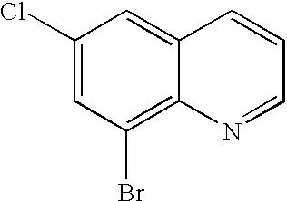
C1(Cl)=CC(Br)=C2C(=C1)C=CC=N2
